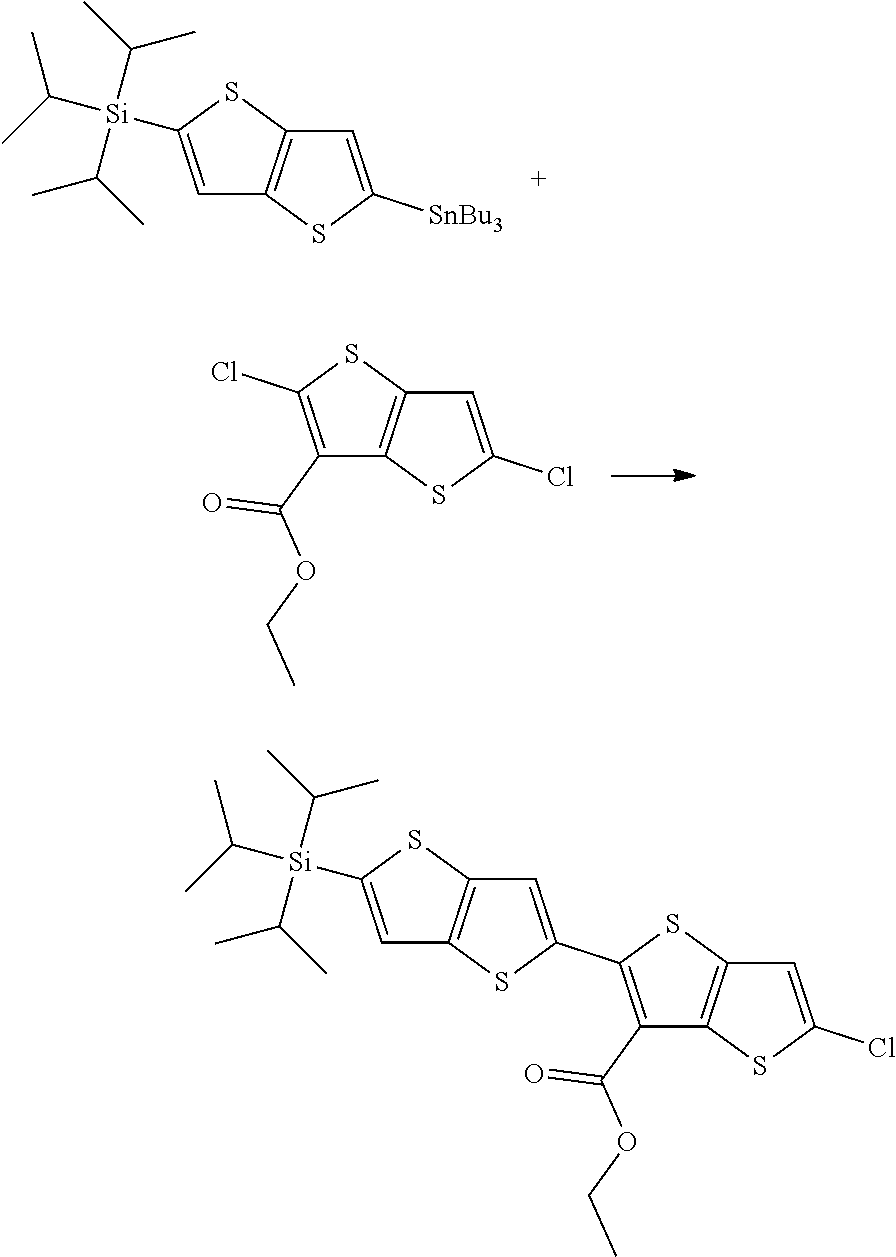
C1=C([SnBu3])SC2=C1SC([Si](C(C)C)(C(C)C)C(C)C)=C2.C1=C(Cl)SC2=C1SC(Cl)=C2C(OCC)=O.C1=C(C2=C(C(OCC)=O)C3=C(C=C(Cl)S3)S2)SC2=C1SC([Si](C(C)C)(C(C)C)C(C)C)=C2
